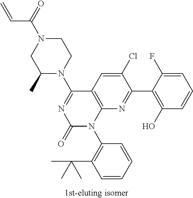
C1N(C(C=C)=O)CC(C)N(C2=NC(=O)N(C3=C(C(C)(C)C)C=CC=C3)C3=C2C=C(Cl)C(C2=C(O)C=CC=C2F)=N3)C1
